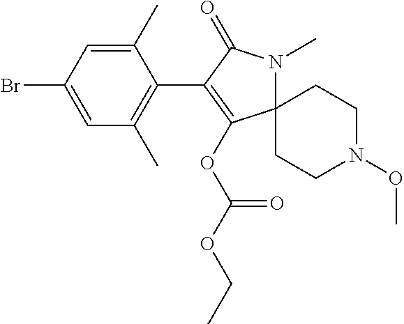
C1(C)=CC(Br)=CC(C)=C1C1=C(OC(OCC)=O)C2(N(C)C1=O)CCN(OC)CC2
